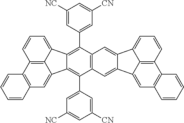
C12=C3C(=CC=C1)C1=C(C4=CC([CN])=CC([NC])=C4)C4=C(C(C5=CC([NC])=CC([CN])=C5)=C1C3=CC1=C2C=CC=C1)C=C1C(=C4)C2=CC=CC3=C2C1=CC1=C3C=CC=C1
